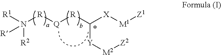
N([R][Q][R]C([X][M1][Z1])[Y][M2][Z2])([R1])([R2])[R]
